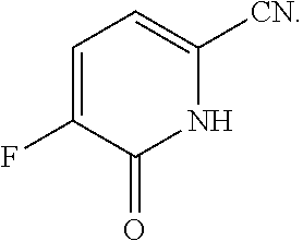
C1(F)=CC=C([CN])NC1=O
